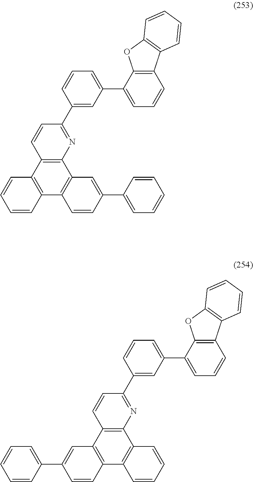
C1(C2=NC3=C(C4=C(C5=C3C=C(C3=CC=CC=C3)C=C5)C=CC=C4)C=C2)=CC(C2=CC=CC3=C2OC2=C3C=CC=C2)=CC=C1.C1(C2=NC3=C(C4=C(C5=C3C=CC=C5)C=CC(C3=CC=CC=C3)=C4)C=C2)=CC(C2=CC=CC3=C2OC2=C3C=CC=C2)=CC=C1
